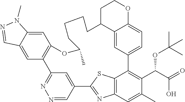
C12=CC3=CC=C1OCCC2CCCCC(C)OC1=C(C2=NN=CC(=C2)C2=NC4=C(C3=C(C(C(O)=O)OC(C)(C)C)C(C)=C4)S2)C=C2C(=C1)N(C)N=C2
